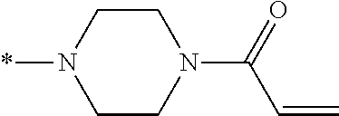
C1CN(C(=O)C=C)CCN1*
